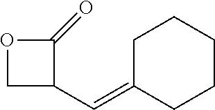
C1(=O)OCC1C=C1CCCCC1
